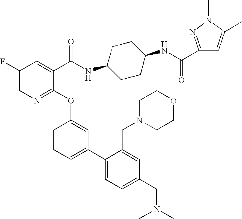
C1(F)=CN=C(OC2=CC(C3=CC=C(CN(C)C)C=C3CN3CCOCC3)=CC=C2)C(C(=O)NC2CCC(NC(C3=NN(C)C(C)=C3)=O)CC2)=C1
